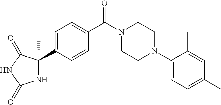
N1C(C2=CC=C(C(N3CCN(C4=CC=C(C)C=C4C)CC3)=O)C=C2)(C)C(=O)NC1=O
